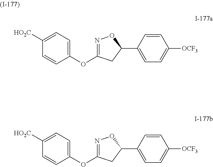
C1=CC(C2ON=C(OC3=CC=C([HO2C])C=C3)C2)=CC=C1[OCF3].C1=CC(C2ON=C(OC3=CC=C([HO2C])C=C3)C2)=CC=C1[OCF3]
